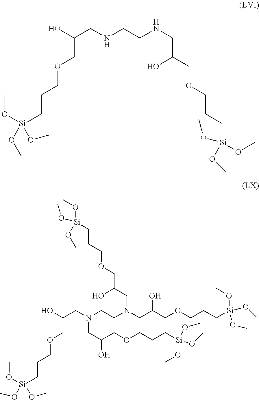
N(CCN(CC(COCCC[Si](OC)(OC)OC)O)CC(COCCC[Si](OC)(OC)OC)O)(CC(COCCC[Si](OC)(OC)OC)O)CC(COCCC[Si](OC)(OC)OC)O.OC(CNCCNCC(O)COCCC[Si](OC)(OC)OC)COCCC[Si](OC)(OC)OC
